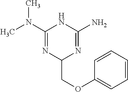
CN(C1=NC(COC2=CC=CC=C2)N=C(N)N1)C
